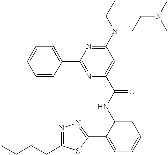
C1(C2=NC(C(NC3=CC=CC=C3C3=NN=C(CCCC)S3)=O)=CC(N(CCN(C)C)CC)=N2)=CC=CC=C1
